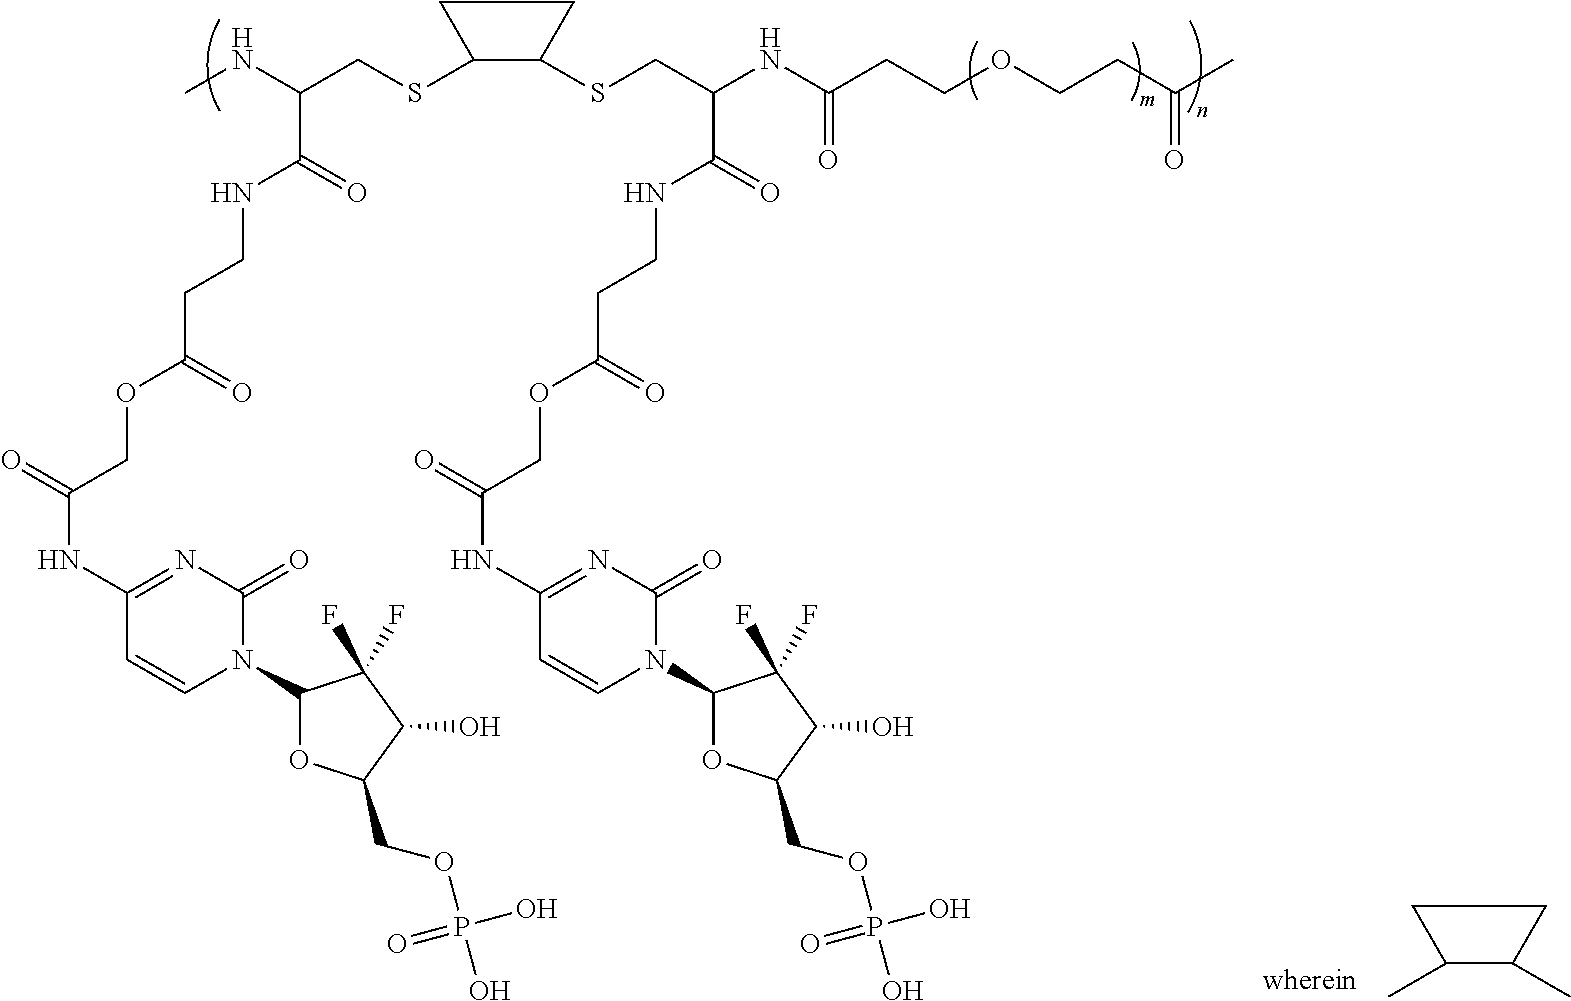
C(C(=O)NCCC(OCC(NC1=NC(=O)N(C2OC(COP(O)(=O)O)C(O)C2(F)F)C=C1)=O)=O)(NC)CSC1C(SCC(NC(CCOCCC(C)=O)=O)C(=O)NCCC(OCC(NC2=NC(=O)N(C3OC(COP(O)(=O)O)C(O)C3(F)F)C=C2)=O)=O)CC1.CC1C(C)CC1
